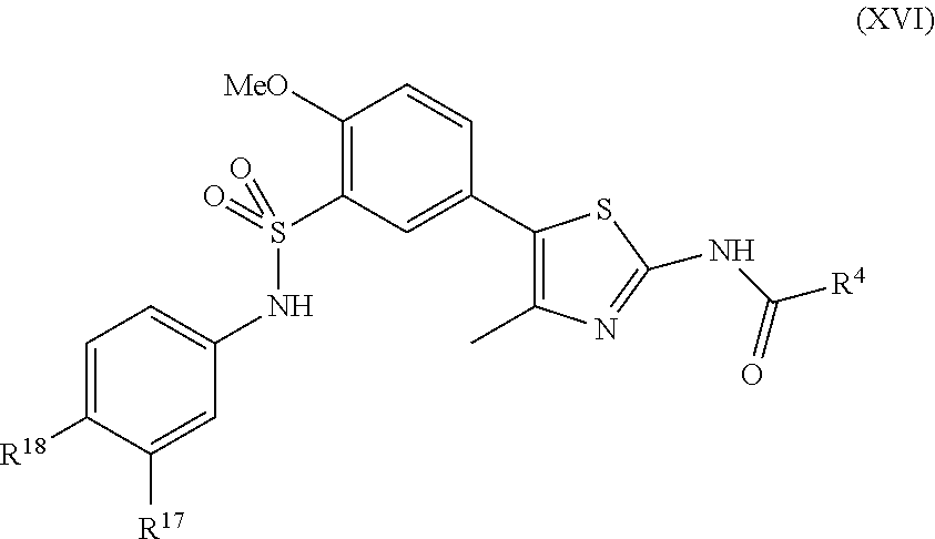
C1([MeO])=C(S(=O)(=O)NC2=CC=C([R18])C([R17])=C2)C=C(C2=C(C)N=C(NC([R4])=O)S2)C=C1
